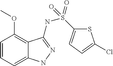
C12=C(OC)C=CC=C1NN=C2NS(=O)(=O)C1=CC=C(Cl)S1
